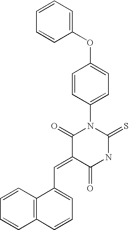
O=C1C(=CC2=CC=CC3=C2C=CC=C3)C(=O)NC(=S)N1C1=CC=C(OC2=CC=CC=C2)C=C1
